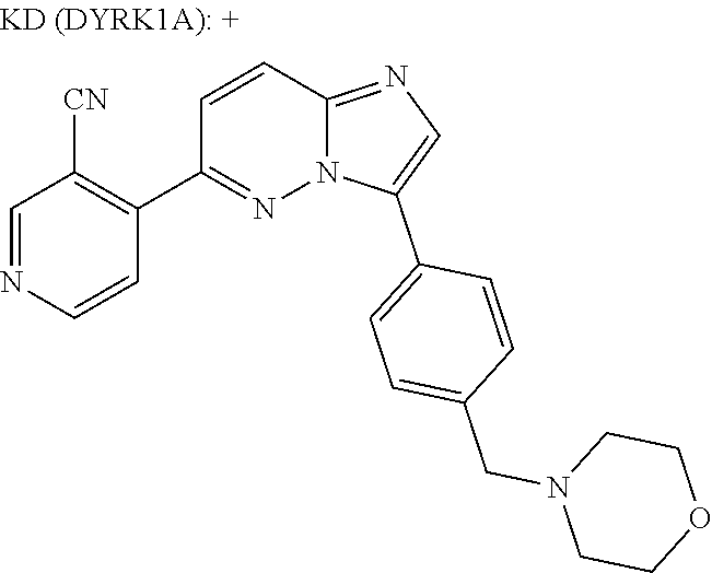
C1=NC=CC(C2=NN3C(=NC=C3C3=CC=C(CN4CCOCC4)C=C3)C=C2)=C1[CN]
